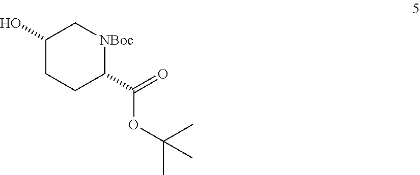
C1(O)CCC(C(=O)OC(C)(C)C)[NBoc]C1
